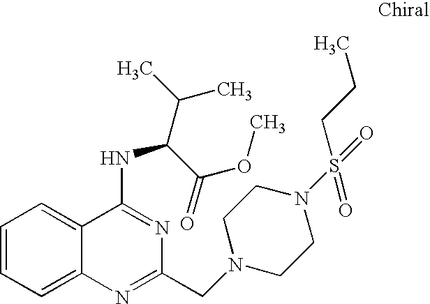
C1=CC=C2C(=C1)C(NC(C(C)C)C(=O)OC)=NC(CN1CCN(S(=O)(CCC)=O)CC1)=N2
